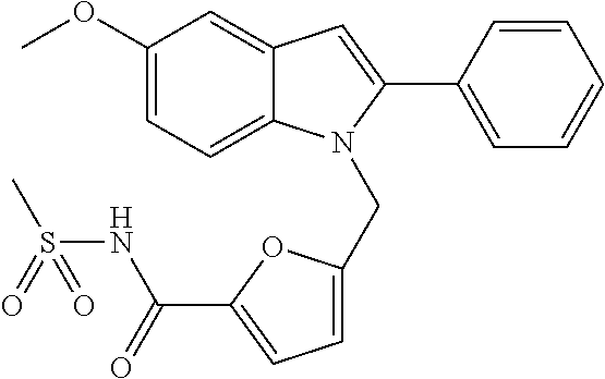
C1(OC)=CC=C2C(=C1)C=C(C1=CC=CC=C1)N2CC1=CC=C(C(=O)NS(C)(=O)=O)O1
